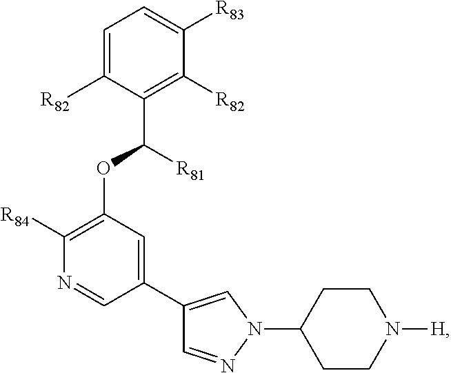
C1=C([R82])C(C([R81])OC2=C([R84])N=CC(C3=CN(C4CCN([H])CC4)N=C3)=C2)=C([R82])C([R83])=C1
